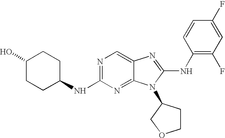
N1=C(NC2CCC(O)CC2)N=C2C(=C1)N=C(NC1=C(F)C=C(F)C=C1)N2C1CCOC1
